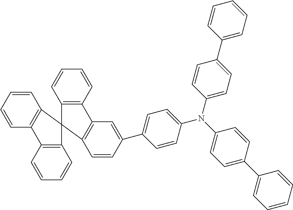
C1=CC=CC2=C1C1(C3=C2C=CC=C3)C2=C(C=CC=C2)C2=C1C=CC(C1=CC=C(N(C3=CC=C(C4=CC=CC=C4)C=C3)C3=CC=C(C4=CC=CC=C4)C=C3)C=C1)=C2
